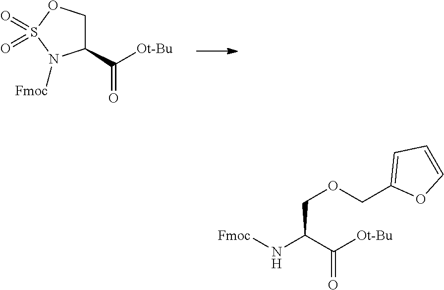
C1(C([Ot-Bu])=O)COS(=O)(=O)N1[Fmoc].[Fmoc]NC(C([Ot-Bu])=O)COCC1=CC=CO1
